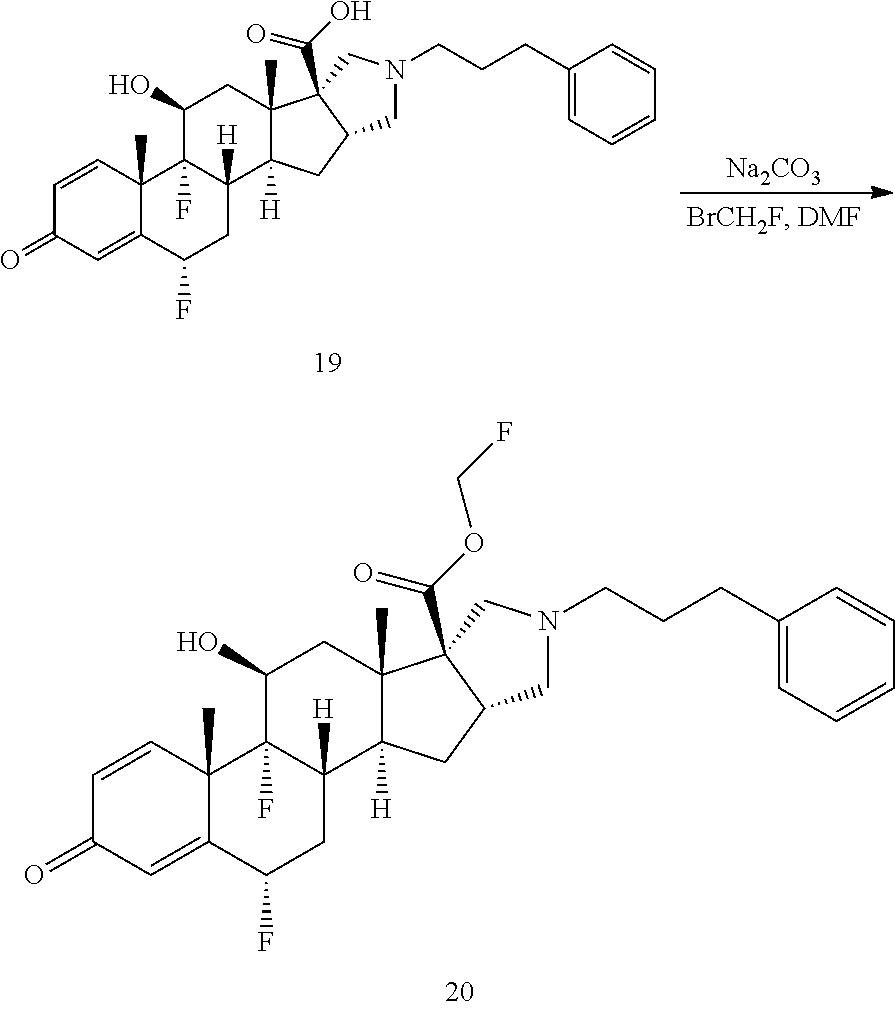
C1=CC2(C)C(=CC1=O)C(F)CC1([H])C2(F)C(O)CC2(C)C1([H])CC1C2(C(OCF)=O)CN(CCCC2=CC=CC=C2)C1.[Na2CO3].C1=CC2(C)C(=CC1=O)C(F)CC1([H])C2(F)C(O)CC2(C)C1([H])CC1C2(C(O)=O)CN(CCCC2=CC=CC=C2)C1
